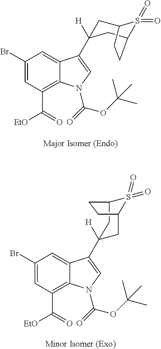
C1(Br)=CC(C(=O)[EtO])=C2C(=C1)C(C1([H])CC3S(=O)(=O)C(C1)CC3)=CN2C(=O)OC(C)(C)C.C1(Br)=CC(C(=O)[EtO])=C2C(=C1)C(C1([H])CC3S(=O)(=O)C(C1)CC3)=CN2C(=O)OC(C)(C)C
